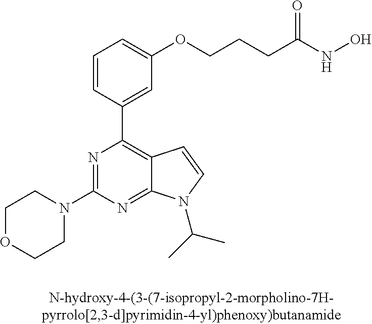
N1(C2=NC(C3=CC(OCCCC(=O)NO)=CC=C3)=C3C(=N2)N(C(C)C)C=C3)CCOCC1
